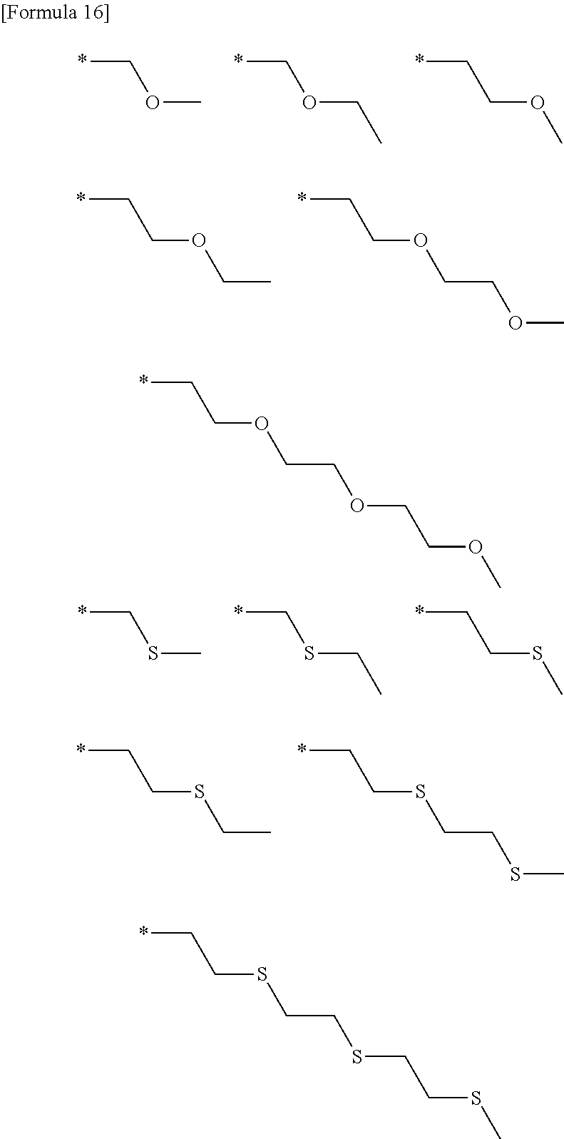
*COC.*COCC.*CCOC.*CCOCC.*CCOCCOC.*CSC.*CSCC.*CCSC.*CCSCC.*CCSCCSC.*CCOCCOCCOC.*CCSCCSCCSC
